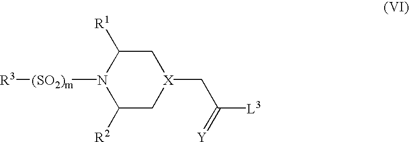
C1([R1])N([(SO2)m][R3])C([R2])C[X](CC([L3])=[Y])C1
